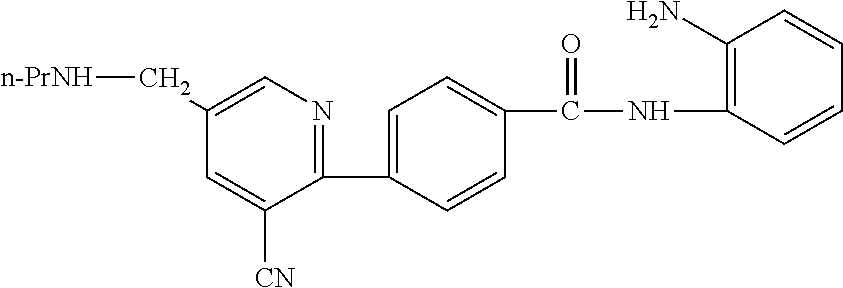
C1(C[n-PrNH])=CN=C(C2=CC=C(C(NC3=C(N)C=CC=C3)=O)C=C2)C([CN])=C1
